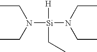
[Si](N(CC)CC)(N(CC)CC)([H])CC
